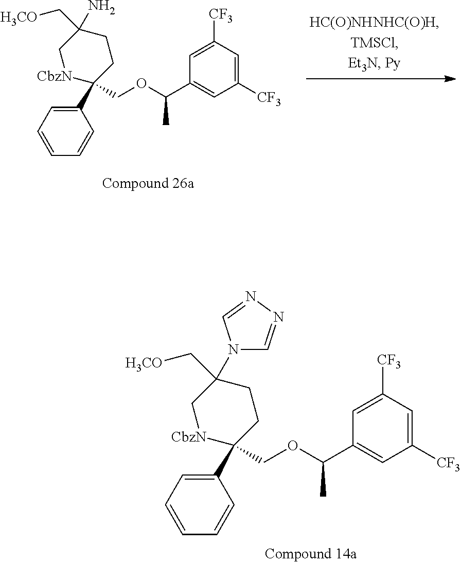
C1(C2(COC(C3=CC([CF3])=CC([CF3])=C3)C)CCC(C[H3CO])(N3C=NN=C3)C[CbzN]2)=CC=CC=C1.C1(C2(COC(C3=CC([CF3])=CC([CF3])=C3)C)CCC(N)(C[H3CO])C[CbzN]2)=CC=CC=C1
